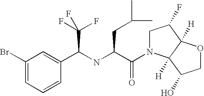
C1(Br)=CC=CC(C(NC(C(=O)N2CC(F)C3([H])C2([H])C(O)CO3)CC(C)C)C(F)(F)F)=C1
